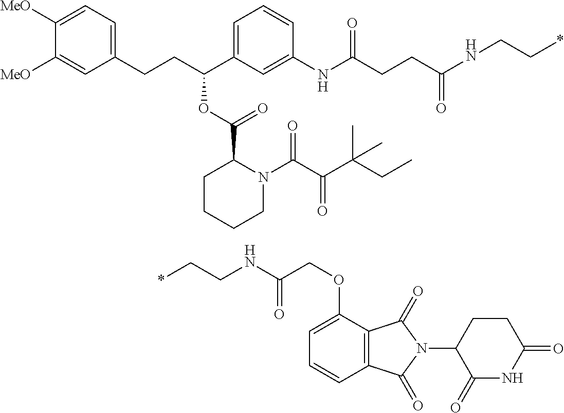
N(C(COC1=CC=CC2=C1C(=O)N(C1CCC(=O)NC1=O)C2=O)=O)CC*.C1(CCC(C2=CC=CC(NC(CCC(NCC*)=O)=O)=C2)OC(C2CCCCN2C(C(C(CC)(C)C)=O)=O)=O)=CC=C([MeO])C([MeO])=C1
